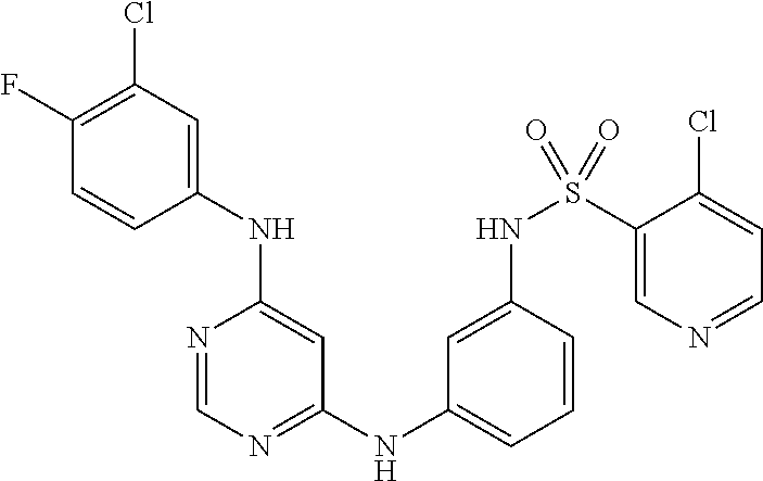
C1(F)=C(Cl)C=C(NC2=CC(NC3=CC=CC(NS(=O)(C4=CN=CC=C4Cl)=O)=C3)=NC=N2)C=C1
